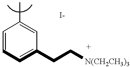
C1=CC=C(CC[N(CH2CH3)3])C=C1C
